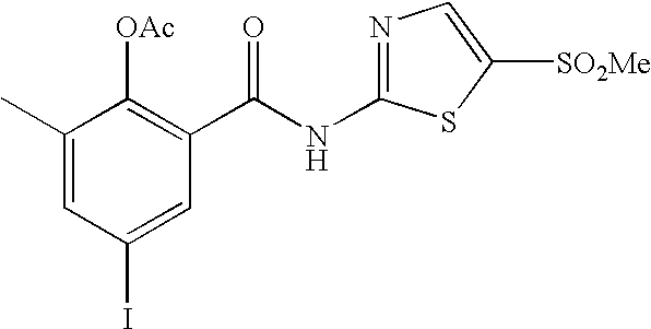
C1(C)=CC(I)=CC(C(NC2=NC=C([SO2Me])S2)=O)=C1[OAc]
